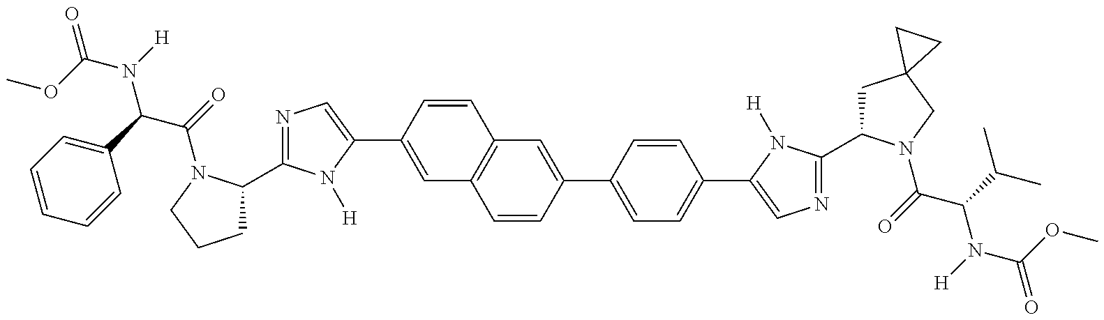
O(C(=O)N(C(C(=O)N1C(C2=NC=C(C3=CC4=C(C=C3)C=C(C3=CC=C(C5=CN=C(C6CC7(CN6C(C(N(C(=O)OC)[H])C(C)C)=O)CC7)N5[H])C=C3)C=C4)N2[H])CCC1)C1=CC=CC=C1)[H])C
